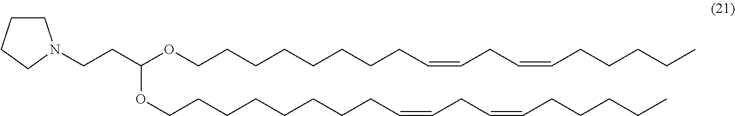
C(CC(OCCCCCCCCC=CCC=CCCCCC)OCCCCCCCCC=CCC=CCCCCC)N1CCCC1
